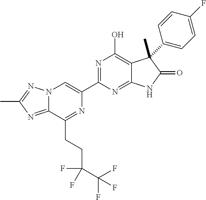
C12=NC(C)=NN1C=C(C1=NC(O)=C3C(=N1)NC(=O)C3(C)C1=CC=C(F)C=C1)N=C2CCC(C(F)(F)F)(F)F
